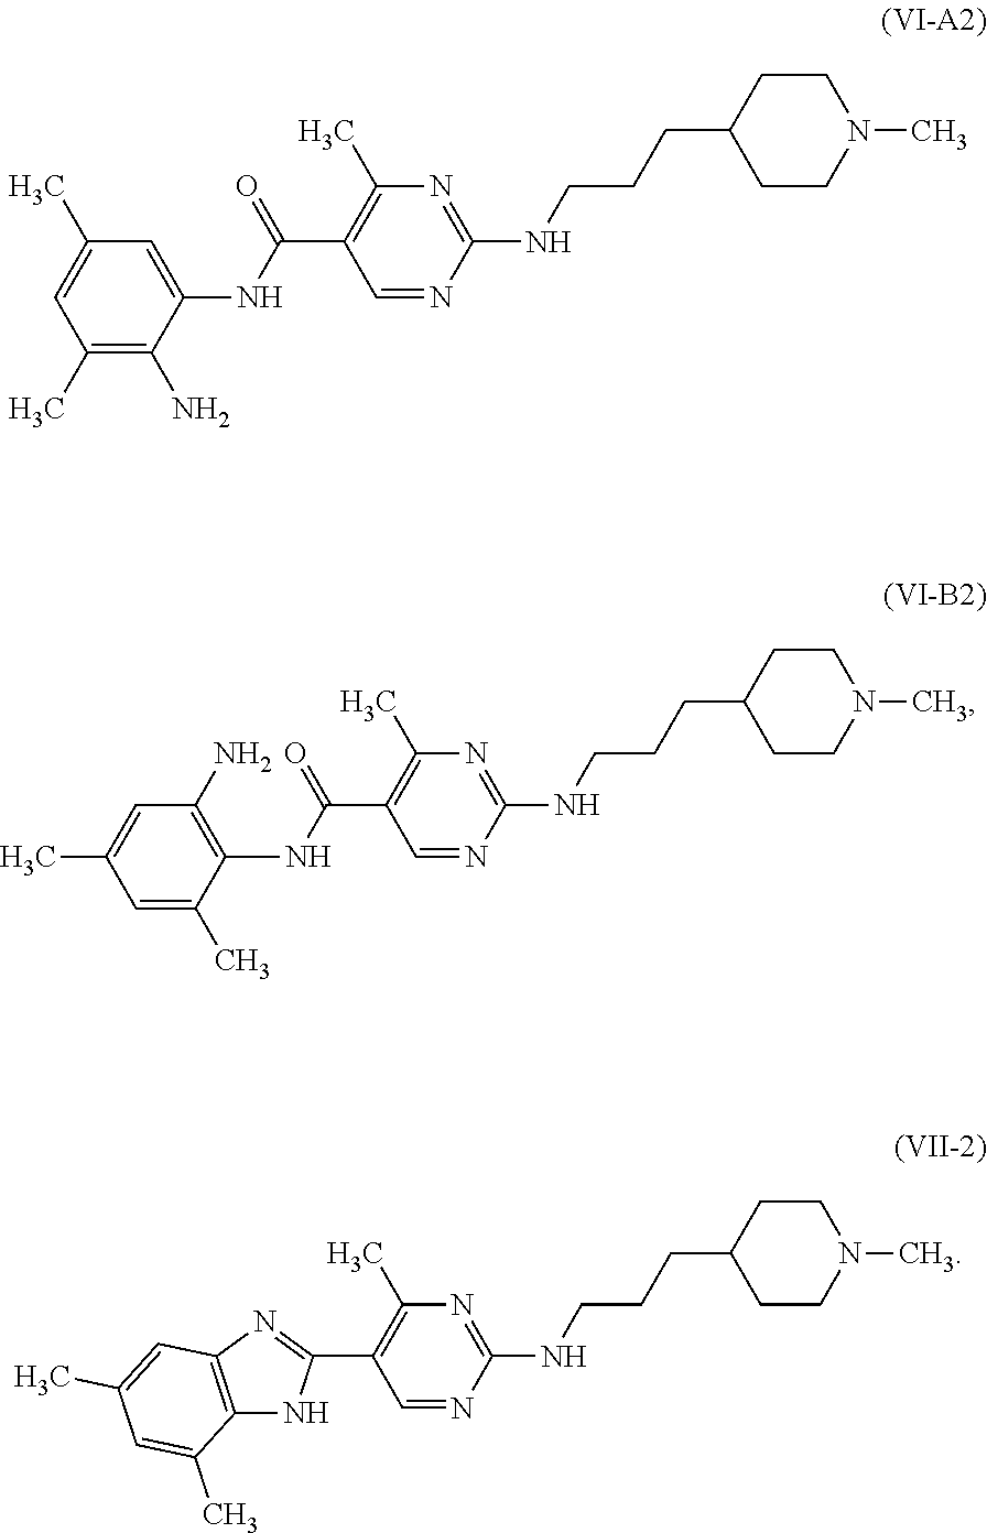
C1(C)=C(N)C(NC(C2=C(C)N=C(NCCCC3CCN(C)CC3)N=C2)=O)=CC(C)=C1.C1(C2=NC3=C(N2)C(C)=CC(C)=C3)=C(C)N=C(NCCCC2CCN(C)CC2)N=C1.C1=C(C)C(NC(C2=C(C)N=C(NCCCC3CCN(C)CC3)N=C2)=O)=C(N)C=C1C
